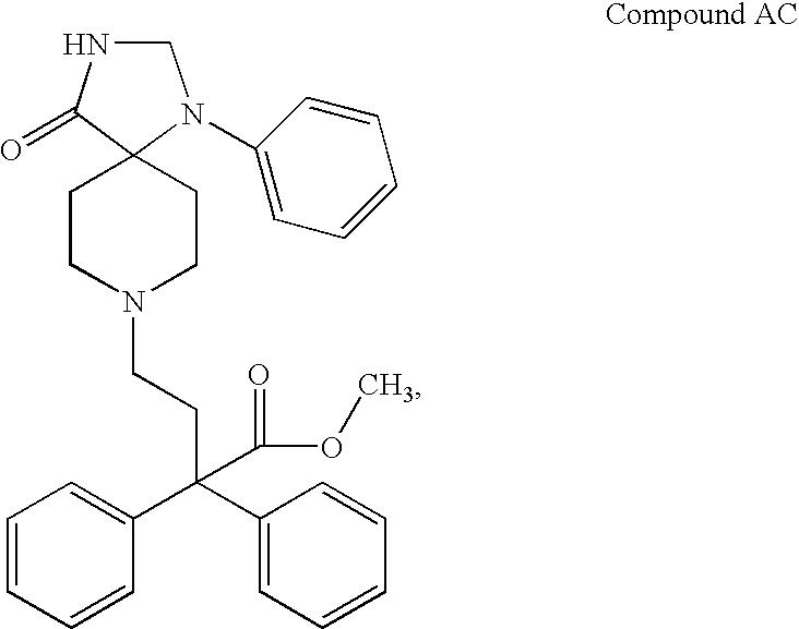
C1NC(=O)C2(N1C1=CC=CC=C1)CCN(CCC(C1=CC=CC=C1)(C1=CC=CC=C1)C(OC)=O)CC2
